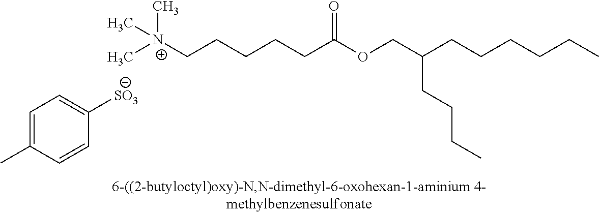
C[N+](CCCCCC(OCC(CCCCCC)CCCC)=O)(C)C.[SO3]C1=CC=C(C)C=C1
